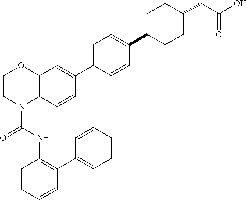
C(N1C2=C(OCC1)C=C(C1=CC=C(C3CCC(CC(O)=O)CC3)C=C1)C=C2)(NC1=C(C2=CC=CC=C2)C=CC=C1)=O
